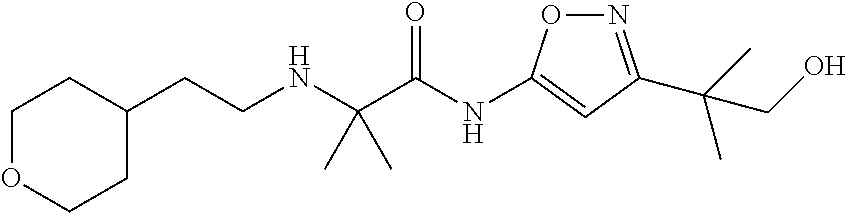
N1=C(C(C)(C)CO)C=C(NC(C(NCCC2CCOCC2)(C)C)=O)O1
